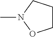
C1CCN(C)O1
